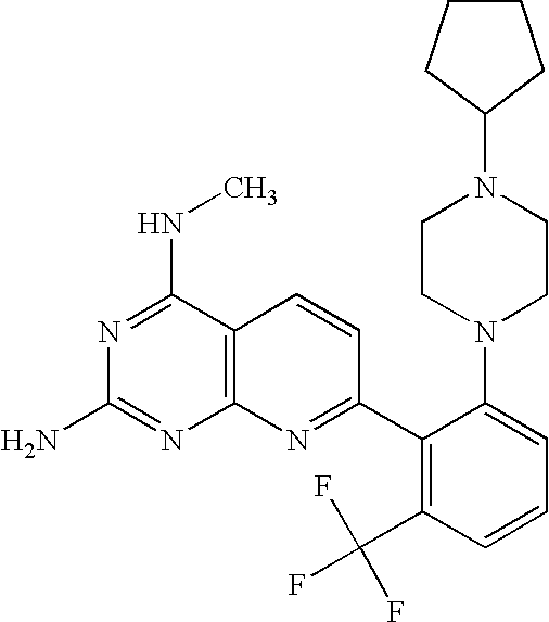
C12=C(C(NC)=NC(N)=N1)C=CC(C1=C(C(F)(F)F)C=CC=C1N1CCN(C3CCCC3)CC1)=N2
